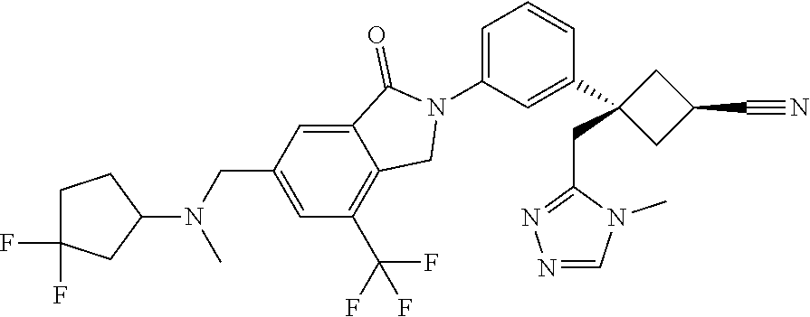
C1=CC(C2(CC3=NN=CN3C)CC(C#N)C2)=CC(N2C(=O)C3=CC(CN(C4CCC(F)(F)C4)C)=CC(C(F)(F)F)=C3C2)=C1
